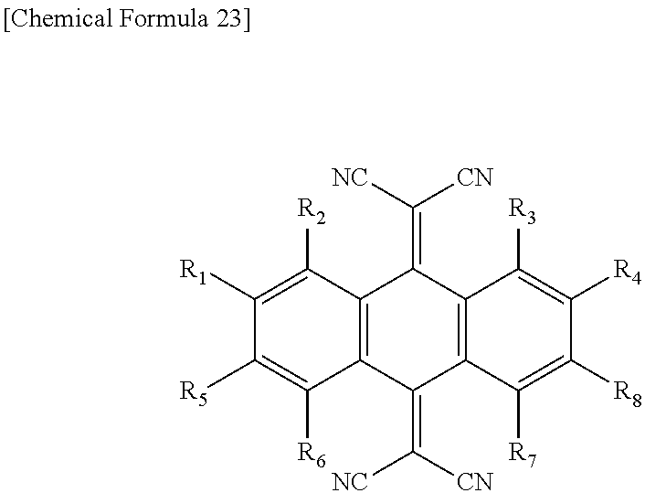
C12=C(C(=C([NC])[CN])C3=C(C1=C([NC])[CN])C([R3])=C([R4])C([R8])=C3[R7])C([R6])=C([R5])C([R1])=C2[R2]
